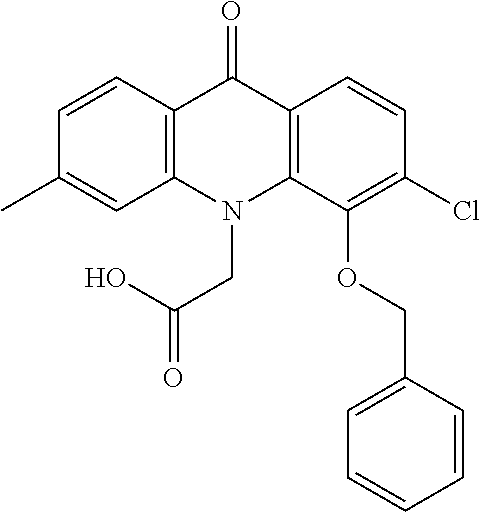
C12=C(N(CC(O)=O)C3=C(C1=O)C=CC(Cl)=C3OCC1=CC=CC=C1)C=C(C)C=C2
